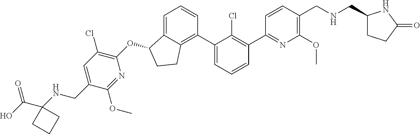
O(C1C2=CC=CC(C3=CC=CC(C4=NC(OC)=C(CNCC5CCC(=O)N5)C=C4)=C3Cl)=C2CC1)C1=C(Cl)C=C(CNC2(C(O)=O)CCC2)C(OC)=N1
